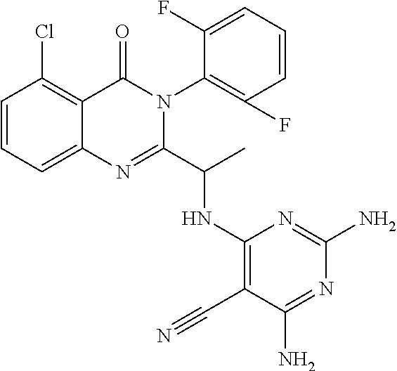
C1=CC=C2C(=C1Cl)C(=O)N(C1=C(F)C=CC=C1F)C(C(C)NC1=C(C#N)C(N)=NC(N)=N1)=N2
